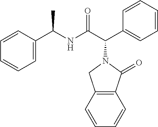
C1=CC=CC=C1C(NC(C(C1=CC=CC=C1)N1CC2=C(C1=O)C=CC=C2)=O)C
